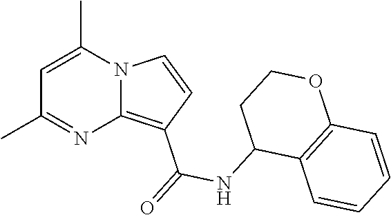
C1=C(C)N2C(=C(C(=O)NC3C4=C(OCC3)C=CC=C4)C=C2)N=C1C
